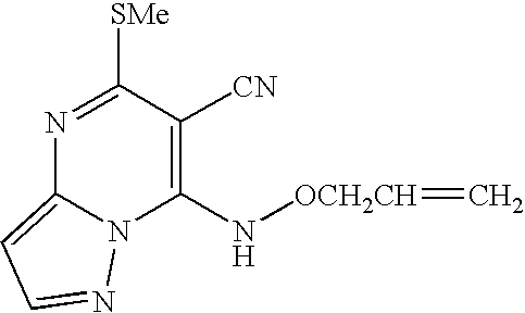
N1=C([SMe])C([CN])=C(N[OCH2CH]=C)N2C1=CC=N2
